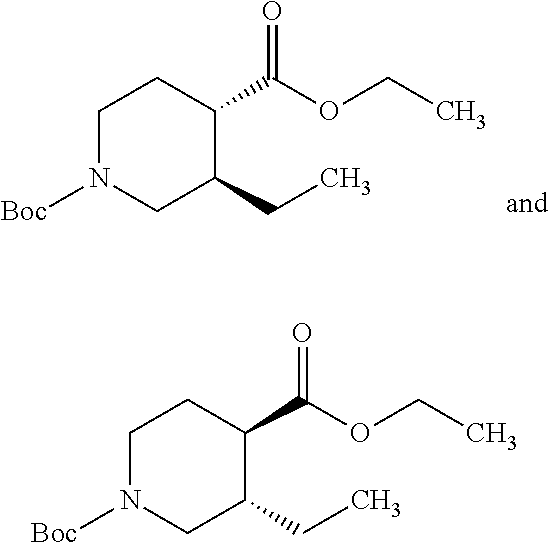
N1([Boc])CC(CC)C(C(OCC)=O)CC1.N1([Boc])CC(CC)C(C(OCC)=O)CC1
